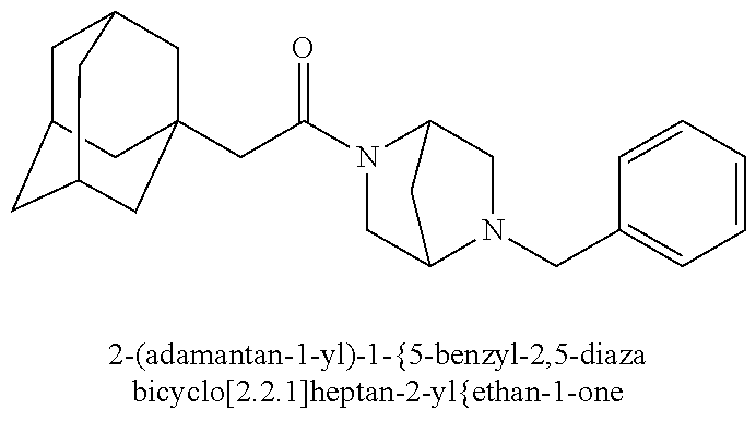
C1C2CC3CC(CC(N4CC5N(CC6=CC=CC=C6)CC4C5)=O)(CC1C3)C2
